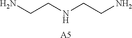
[A5].NCCNCCN
